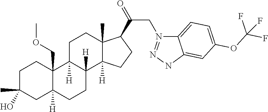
C1C(C)(O)CC2([H])C(COC)(C1)C1([H])C([H])(CC2)C2([H])C(C)(CC1)C(C(=O)CN1=NNC3=CC(OC(F)(F)F)=CC=C13)CC2
